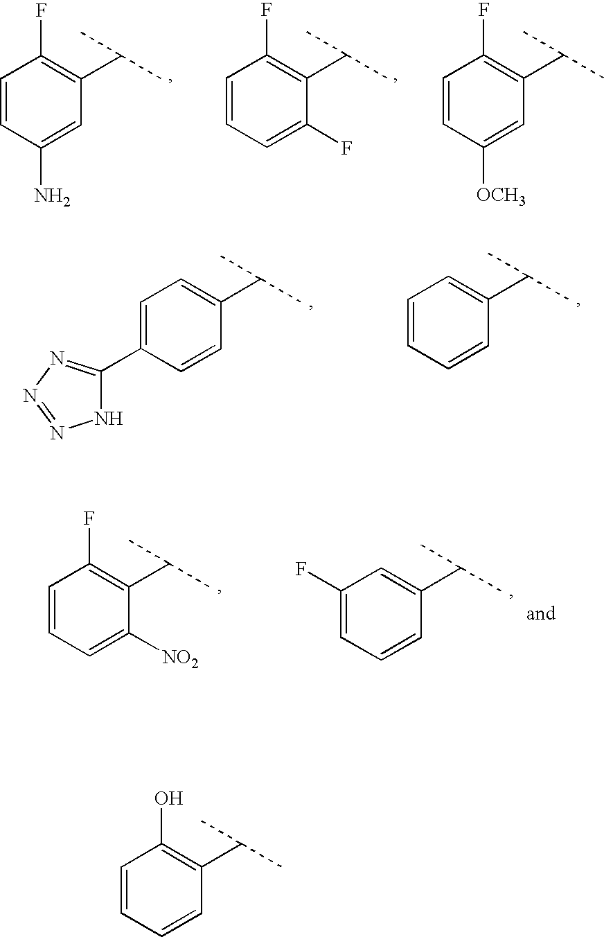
C1=CC(N)=CC(C(C)C)=C1F.C1=CC=C(F)C(C(C)C)=C1F.C1=CC([OCH3])=CC(C(C)C)=C1F.C1=C(C2=NN=NN2)C=CC(C(C)C)=C1.C1=CC=CC(C(C)C)=C1.C1=CC=C([NO2])C(C(C)C)=C1F.C1(F)=CC=CC(C(C)C)=C1.C1=CC=CC(C(C)C)=C1O
